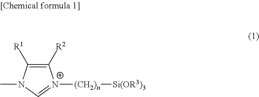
C1([R2])=C([R1])N(C)C=[N+]1[(CH2)n][Si(OR3)3]
